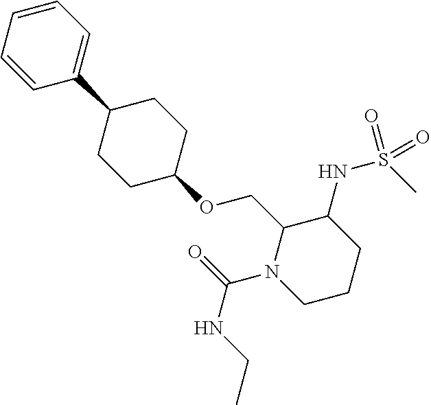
C1=CC=CC=C1C1CCC(OCC2N(C(=O)NCC)CCCC2NS(C)(=O)=O)CC1
